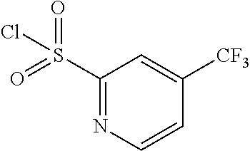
O=S(C1=NC=CC([CF3])=C1)(=O)Cl
